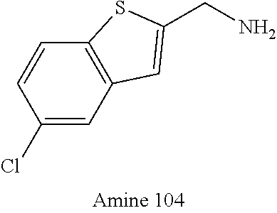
C(N)C1=CC2=C(C=CC(Cl)=C2)S1
